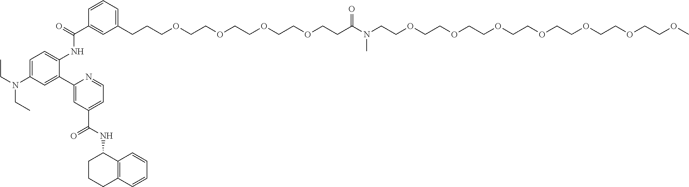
C1(CCCOCCOCCOCCOCCC(=O)N(CCOCCOCCOCCOCCOCCOCCOC)C)=CC=CC(C(=O)NC2=CC=C(N(CC)CC)C=C2C2=CC(C(=O)NC3CCCC4=C3C=CC=C4)=CC=N2)=C1
